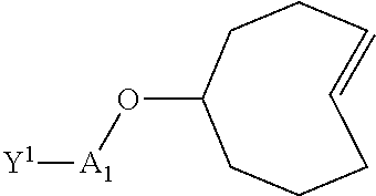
O([A1][Y1])C1CCCC=CCC1
